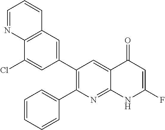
C12=C(C=C(C3=C(C4=CC=CC=C4)N=C4C(=C3)C(=O)C=C(F)N4)C=C1Cl)C=CC=N2
